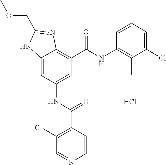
C12=CC(NC(C3=C(Cl)C=NC=C3)=O)=CC(C(NC3=C(C)C(Cl)=CC=C3)=O)=C1N=C(COC)N2.Cl
